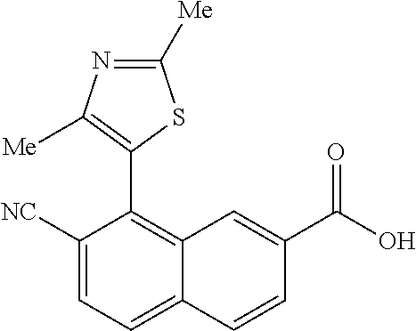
C1([NC])=CC=C2C(=C1C1=C([Me])N=C([Me])S1)C=C(C(O)=O)C=C2
